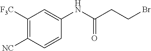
C1([F3C])=C([NC])C=CC(NC(CCBr)=O)=C1
